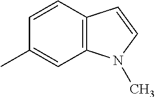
C12=C(C=CC(C)=C1)C=CN2C
